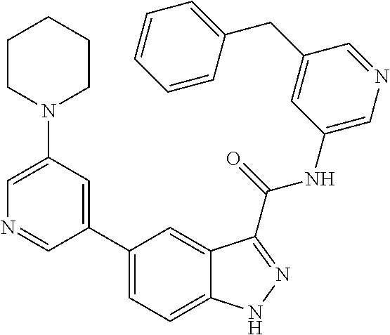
C1(N2CCCCC2)=CN=CC(C2=CC=C3C(=C2)C(C(NC2=CN=CC(CC4=CC=CC=C4)=C2)=O)=NN3)=C1
